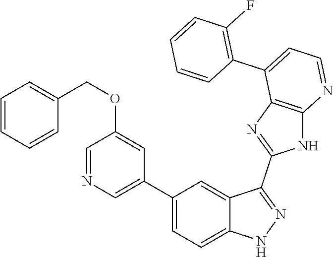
C1(C2=CC=C3C(=C2)C(C2=NC4=C(N2)N=CC=C4C2=C(F)C=CC=C2)=NN3)=CN=CC(OCC2=CC=CC=C2)=C1
